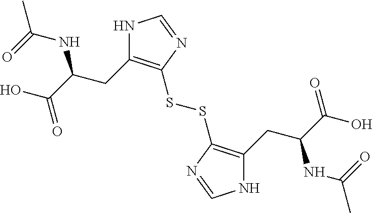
N1C(CC(C(O)=O)NC(C)=O)=C(SSC2=C(CC(C(O)=O)NC(C)=O)NC=N2)N=C1
